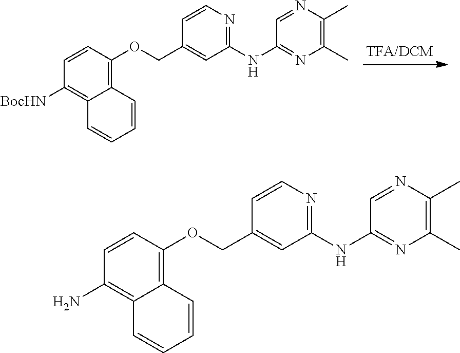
C1=CC(OCC2=CC(NC3=NC(C)=C(C)N=C3)=NC=C2)=C2C(=C1[BocHN])C=CC=C2.C1=CC(OCC2=CC(NC3=NC(C)=C(C)N=C3)=NC=C2)=C2C(=C1N)C=CC=C2
